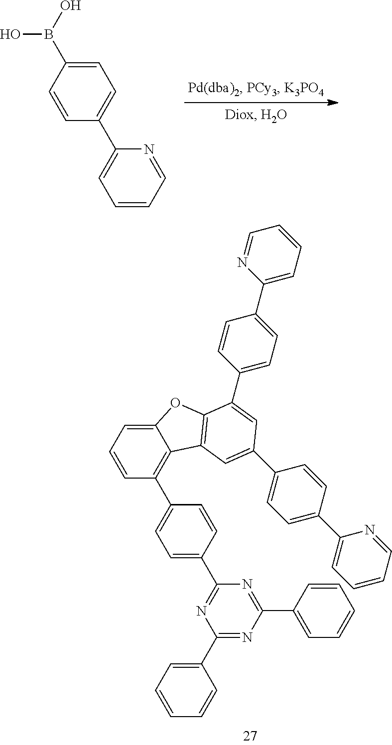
C1(C2=CC=C(C3=CC4=C(OC5=CC=CC(C6=CC=C(C7=NC(C8=CC=CC=C8)=NC(C8=CC=CC=C8)=N7)C=C6)=C54)C(C4=CC=C(C5=CC=CC=N5)C=C4)=C3)C=C2)=CC=CC=N1.C1(C2=CC=C(B(O)O)C=C2)=CC=CC=N1
